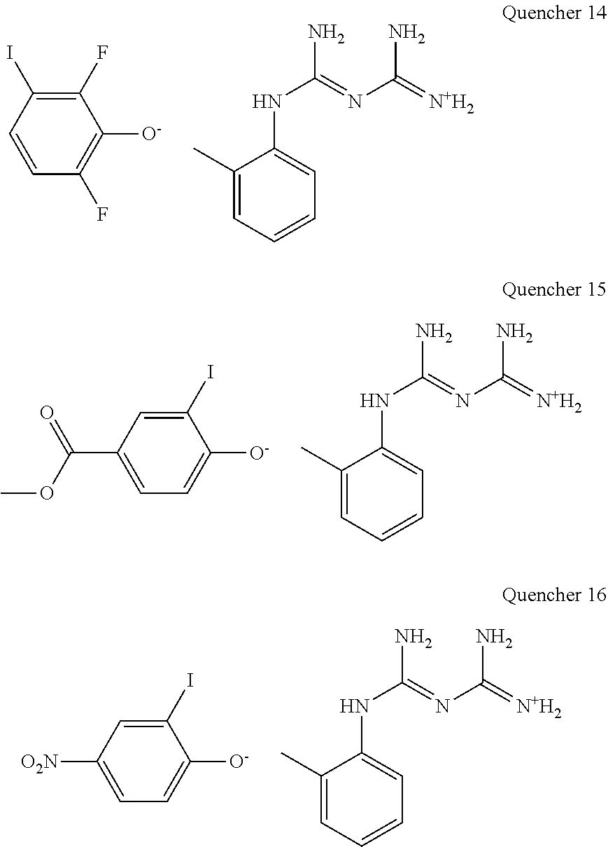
C1(F)=C(I)C=CC(F)=C1[O-].C1(C)=CC=CC=C1NC(N)=NC(=[N+H2])N.C1(I)=CC(C(=O)OC)=CC=C1[O-].C1(C)=CC=CC=C1NC(N)=NC(=[N+H2])N.C1(I)=CC([O2N])=CC=C1[O-].C1(C)=CC=CC=C1NC(N)=NC(=[N+H2])N
